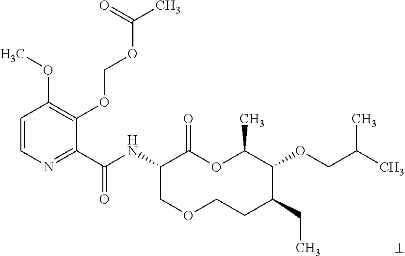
C1(C(NC2COCCC(CC)C(OCC(C)C)C(C)OC2=O)=O)=NC=CC(OC)=C1OCOC(C)=O
